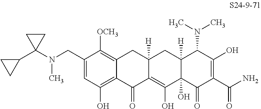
C1(CN(C2(C3CC3)CC2)C)=CC(O)=C2C(=C1[OCH3])CC1([H])C(=C(O)C3(O)C([H])(C1)C(N(C)C)C(O)=C(C(N)=O)C3=O)C2=O
